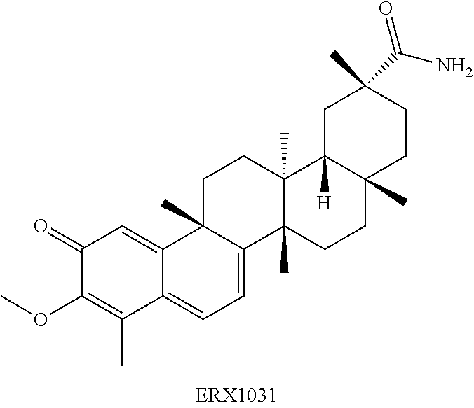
C1(=O)C(OC)=C(C)C2=CC=C3C(C)(C2=C1)CCC1(C)C3(C)CCC2(C)C1([H])CC(C)(C(N)=O)CC2
